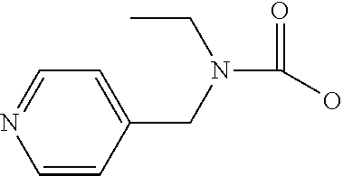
C1=NC=CC(CN(CC)C(=O)O)=C1
